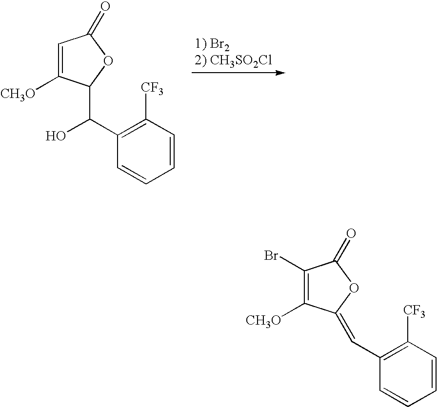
C1=C([CH3O])C(C(C2=C([CF3])C=CC=C2)O)OC1=O.C1(Br)=C([CH3O])C(=CC2=C([CF3])C=CC=C2)OC1=O
